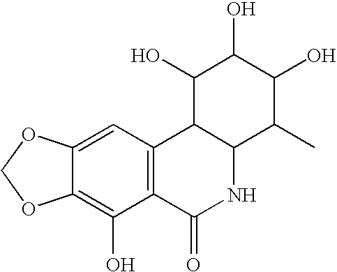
C12=C(C=C3C(=C1O)OCO3)C1C(NC2=O)C(C)C(O)C(O)C1O
